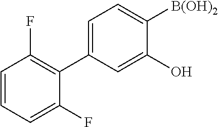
C1=CC=C(F)C(C2=CC=C([B(OH)2])C(O)=C2)=C1F
